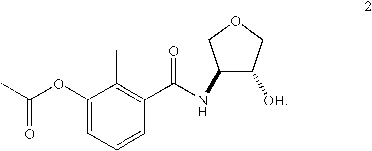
C1(NC(=O)C2=C(C)C(OC(C)=O)=CC=C2)C([OH])COC1
